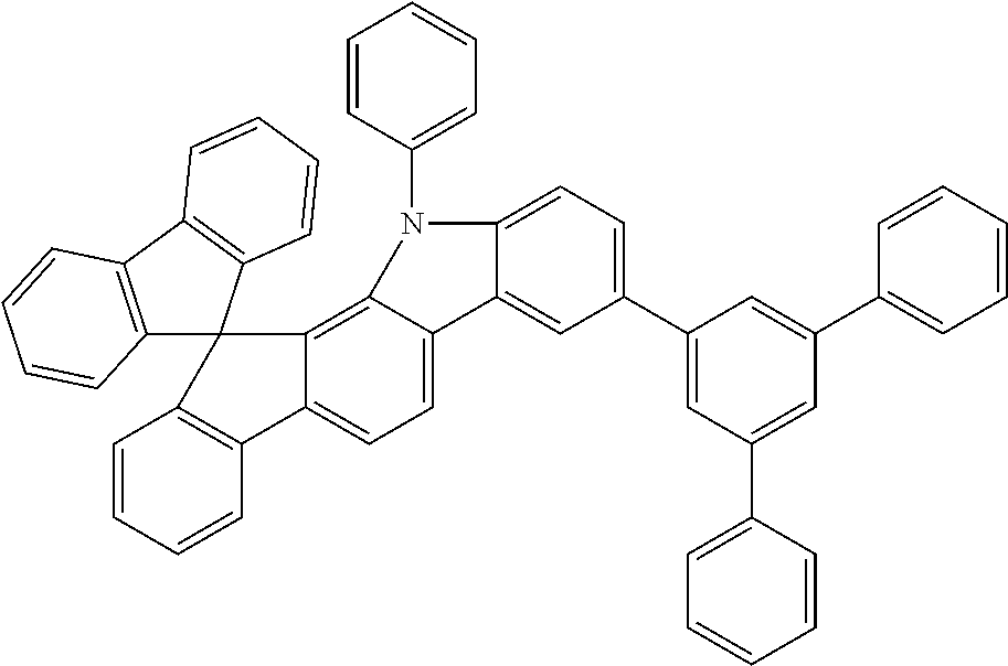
C1=CC=CC2=C1C1(C3=C4C(=CC=C23)C2=CC(C3=CC(C5=CC=CC=C5)=CC(C5=CC=CC=C5)=C3)=CC=C2N4C2=CC=CC=C2)C2=C(C3=C1C=CC=C3)C=CC=C2
